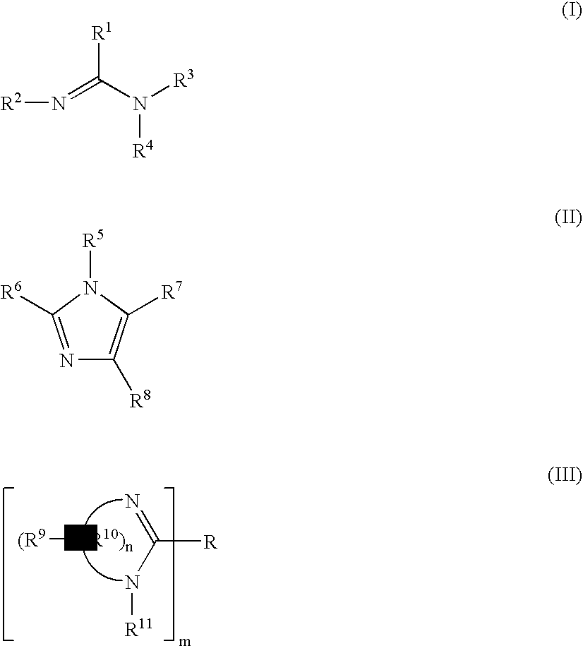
C([R])(=N)N[R11].[(R9][CR10)n].[R2]N=C([R1])N([R3])[R4].N1=C([R6])N([R5])C([R7])=C1[R8]
